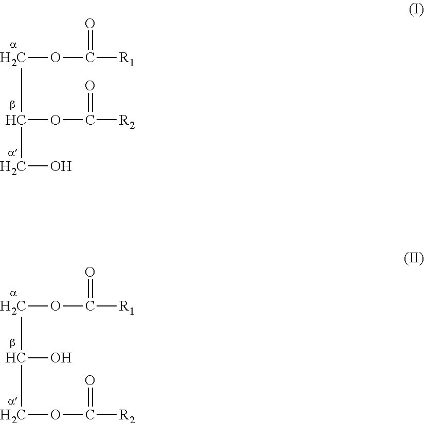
C(OC([R1])=O)C(OC([R2])=O)CO.C(OC([R1])=O)C(O)COC([R2])=O
